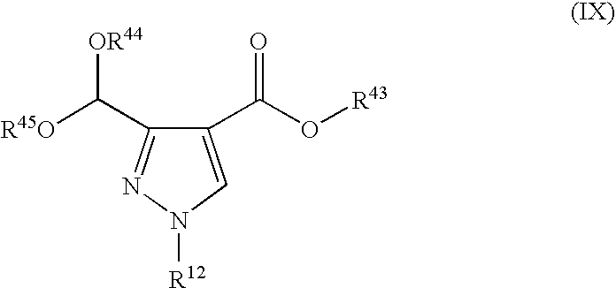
C1(C(O[R43])=O)=CN([R12])N=C1C([R45O])[OR44]
